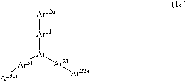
[Ar12a][Ar11][Ar]([Ar31][Ar32a])[Ar21][Ar22a]
